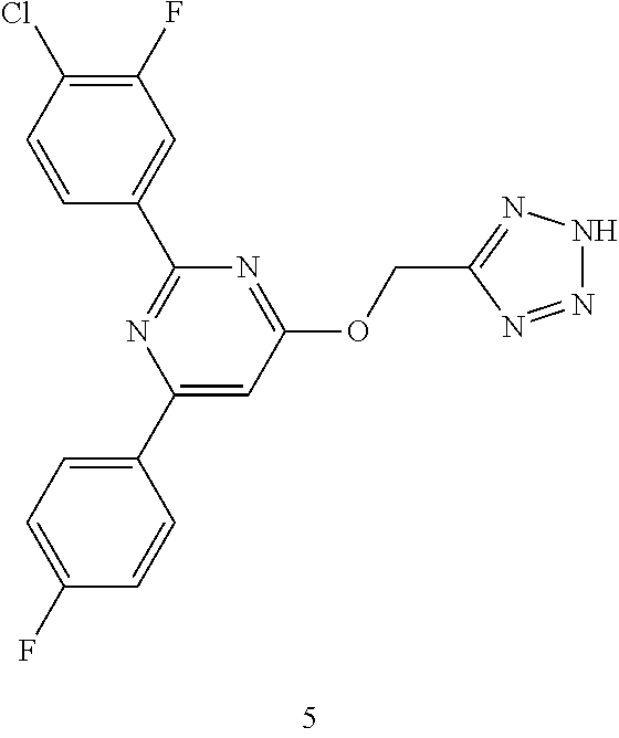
C1=CC(Cl)=C(F)C=C1C1=NC(C2=CC=C(F)C=C2)=CC(OCC2=NNN=N2)=N1
